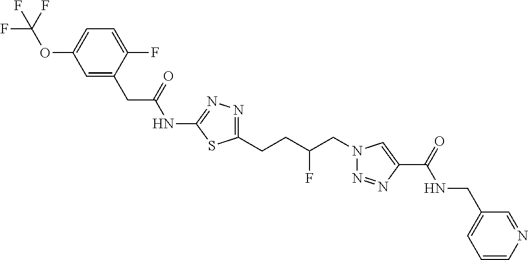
C1(NC(CC2=CC(OC(F)(F)F)=CC=C2F)=O)=NN=C(CCC(CN2N=NC(C(=O)NCC3=CC=CN=C3)=C2)F)S1
